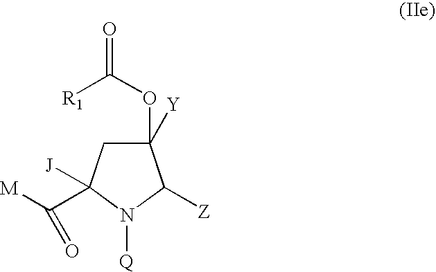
C1(OC(=O)[R1])([Y])CC([J])(C([M])=O)N([Q])C1[Z]
